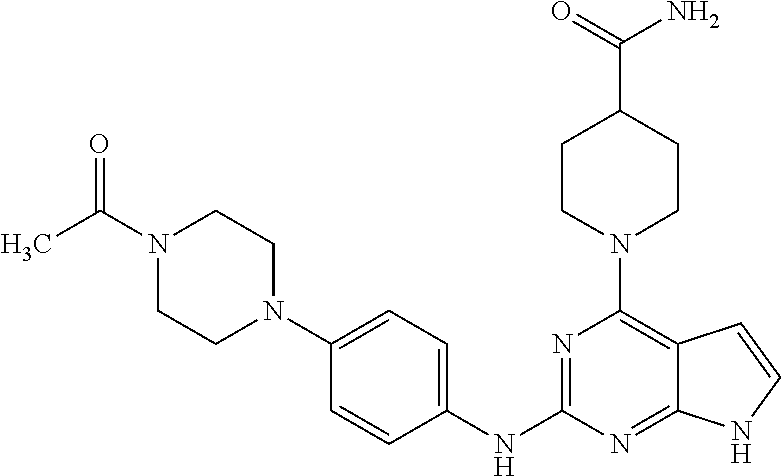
C1(NC2=NC(N3CCC(C(=O)N)CC3)=C3C(=N2)NC=C3)=CC=C(N2CCN(C(C)=O)CC2)C=C1
